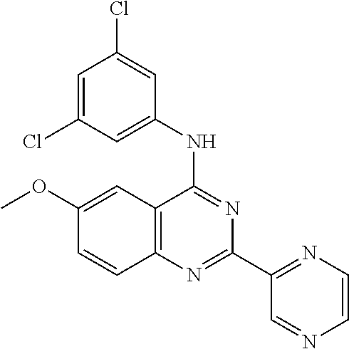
C1(OC)=CC2=C(C=C1)N=C(C1=NC=CN=C1)N=C2NC1=CC(Cl)=CC(Cl)=C1
